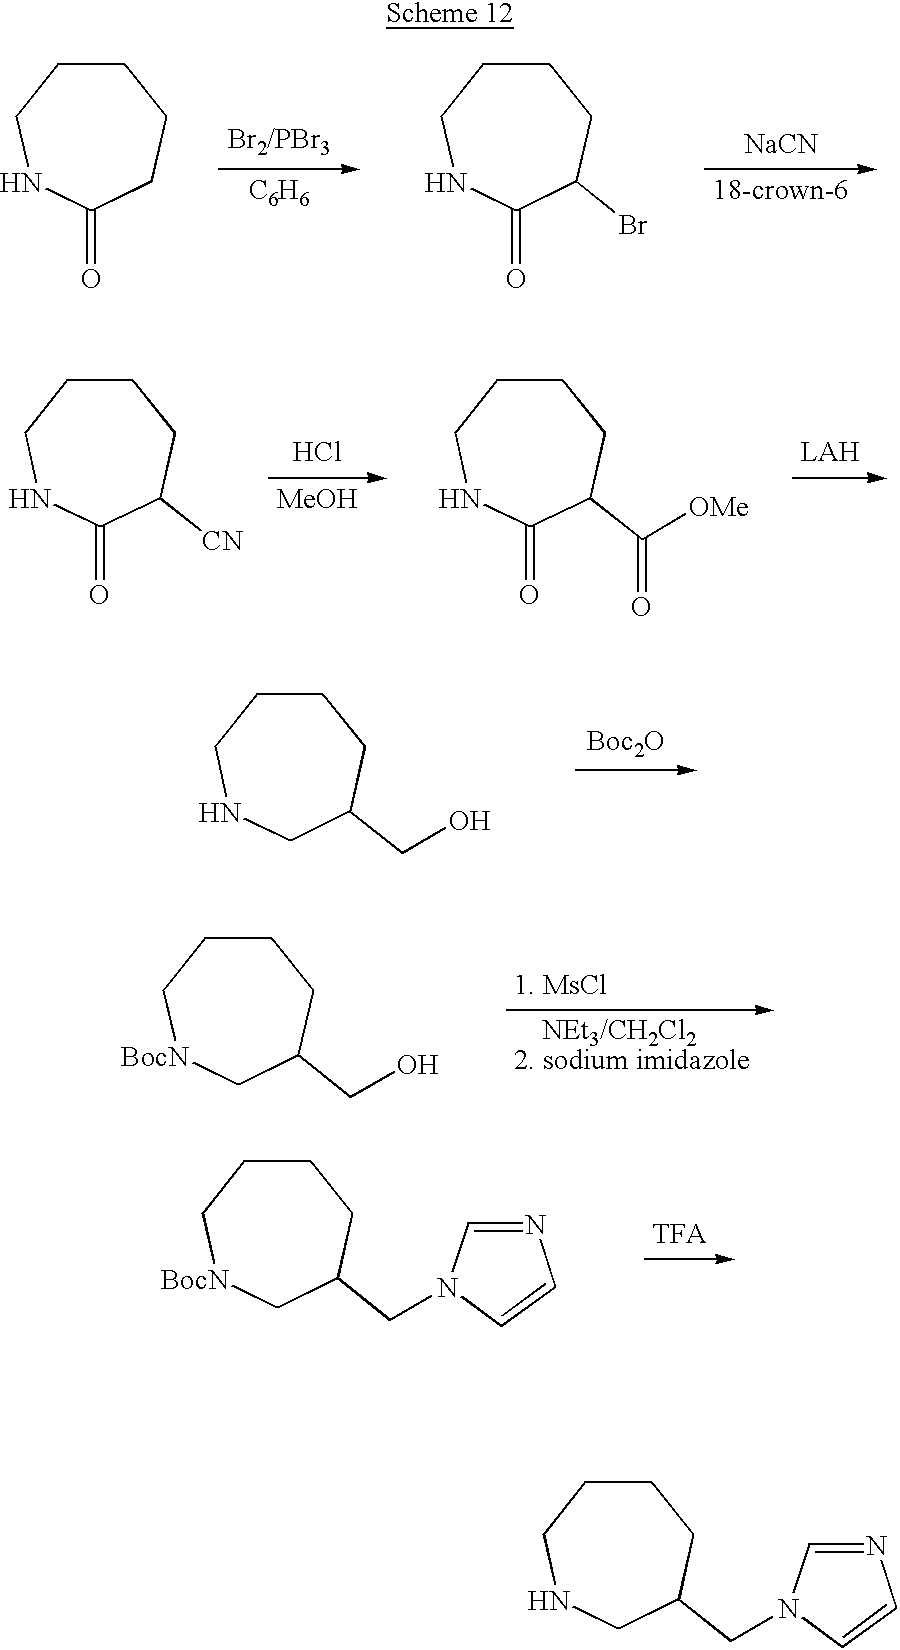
C1CCNCC(CN2C=NC=C2)C1.C1CCNC(=O)CC1.[C6H6].C1CCNC(=O)C(Br)C1.[NaCN].C1CCNC(=O)C([CN])C1.Cl.[MeOH].C1CCNC(=O)C(C([OMe])=O)C1.C1CCNCC(CO)C1.[Boc2O].C1CC[BocN]CC(CO)C1.C1CC[BocN]CC(CN2C=NC=C2)C1
